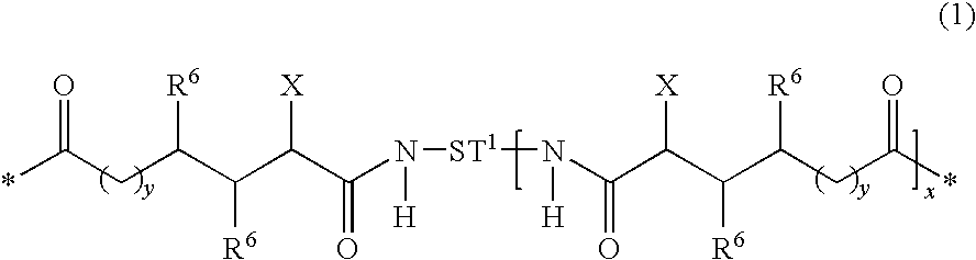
*C(CC(C(C(C(N([H])[ST1]N(C(C(C(C(CC(*)=O)[R6])[R6])[X])=O)[H])=O)[X])[R6])[R6])=O
